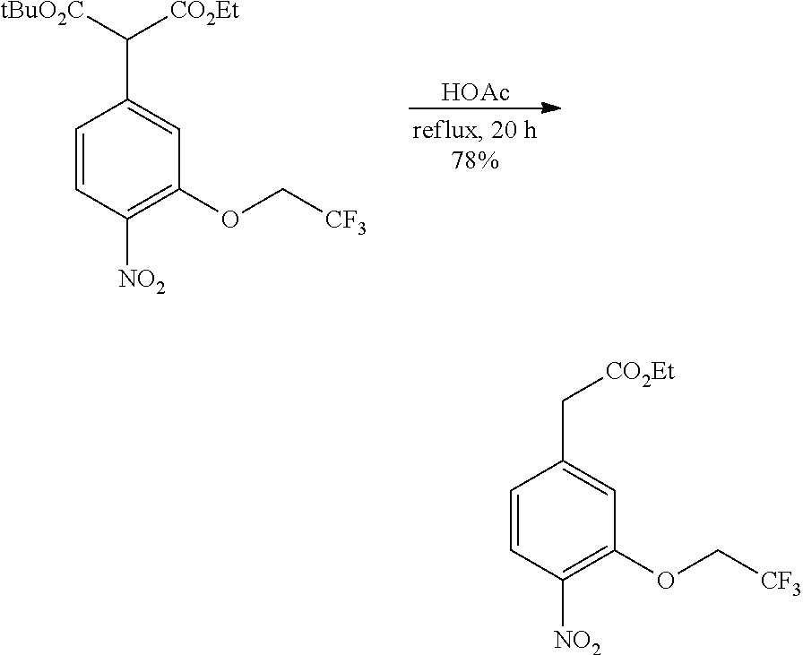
C1=CC([NO2])=C(OC[CF3])C=C1C([tBuO2C])[CO2Et].[HOAc].C1=CC([NO2])=C(OC[CF3])C=C1C[CO2Et]
